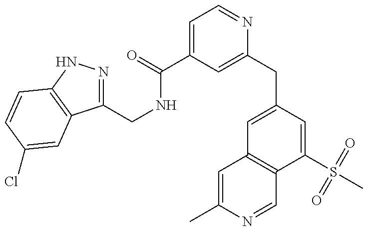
C1(CNC(=O)C2=CC=NC(CC3=CC4=C(C(S(C)(=O)=O)=C3)C=NC(C)=C4)=C2)=NNC2=C1C=C(Cl)C=C2
